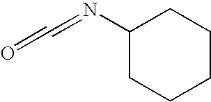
N(C1CCCCC1)=C=O
